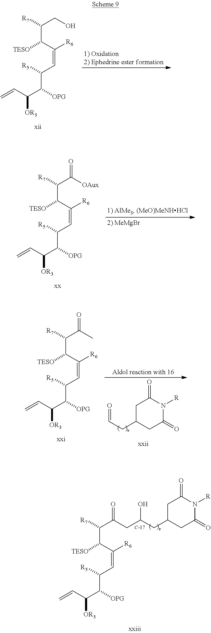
C(C(C(=CC(C(C(C=C)[OR3])[OPG])[R5])[R6])[TESO])(C(CC(O)CC1CC(=O)N([R])C(=O)C1)=O)[R7].C(C(C(=CC(C(C(C=C)[OR3])[OPG])[R5])[R6])[TESO])(CO)[R7].C(C(C(=CC(C(C(C=C)[OR3])[OPG])[R5])[R6])[TESO])(C([OAux])=O)[R7].C(C(C(=CC(C(C(C=C)[OR3])[OPG])[R5])[R6])[TESO])(C(C)=O)[R7].C1C(CC=O)CC(=O)N([R])C1=O
